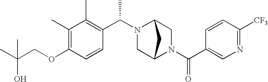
C(OC1=C(C)C(C)=C(C(N2C3CN(C(C4=CN=C([CF3])C=C4)=O)C(C2)C3)C)C=C1)C(C)(O)C
